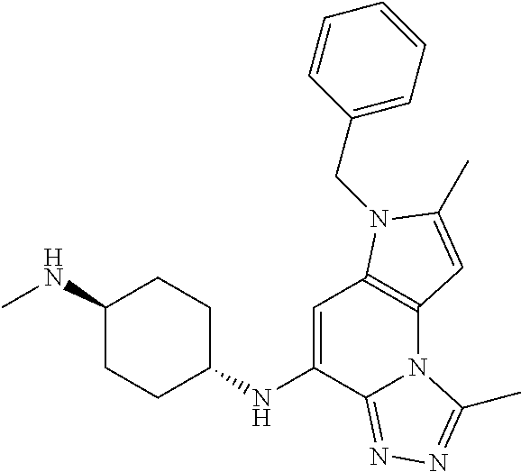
C1=C(NC2CCC(NC)CC2)C2=NN=C(C)N2C2=C1N(CC1=CC=CC=C1)C(C)=C2
